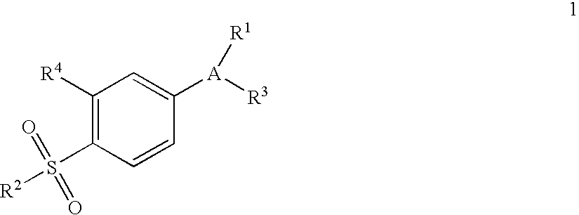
C1=C([A]([R3])[R1])C=CC(S(=O)(=O)[R2])=C1[R4]
